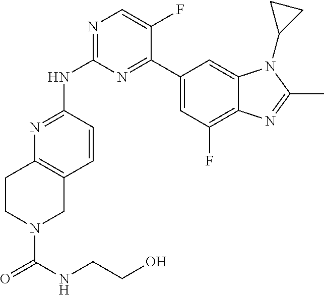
N1=C(NC2=NC=C(F)C(C3=CC(F)=C4C(=C3)N(C3CC3)C(C)=N4)=N2)C=CC2=C1CCN(C(=O)NCCO)C2
